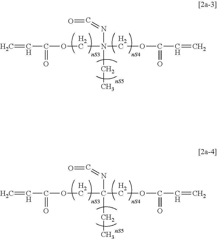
C=CC(OCN(N=C=O)(COC(C=C)=O)CC)=O.C=CC(OCC(N=C=O)(COC(C=C)=O)CC)=O
